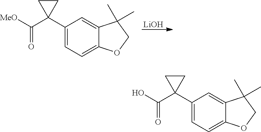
[LiOH].C1(C2(C([MeO])=O)CC2)=CC=C2C(=C1)C(C)(C)CO2.C1(C2(C(O)=O)CC2)=CC=C2C(=C1)C(C)(C)CO2
